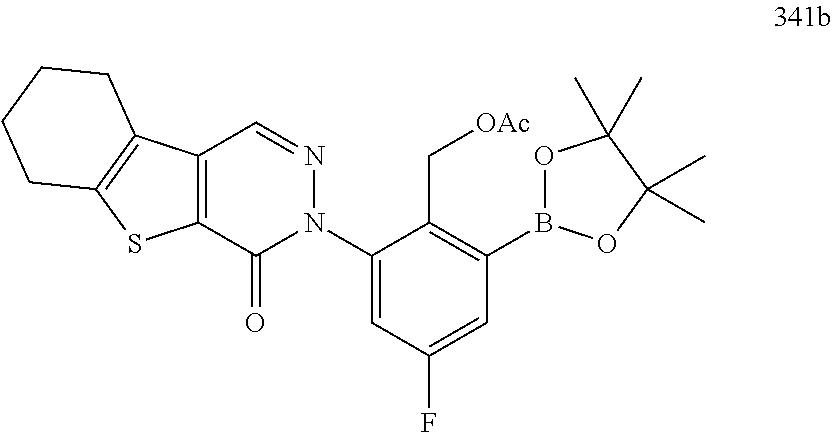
C12=C(C(=O)N(C3=CC(F)=CC(B4OC(C)(C)C(C)(C)O4)=C3C[OAc])N=C1)SC1=C2CCCC1
